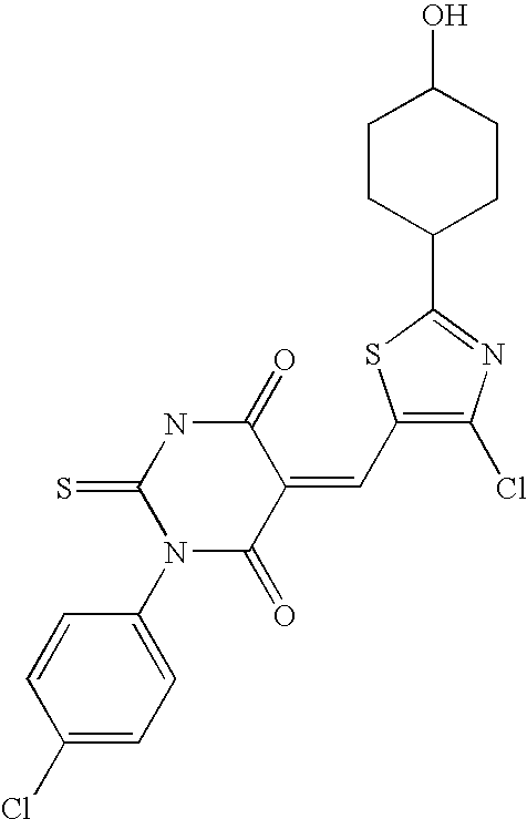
C1(=O)NC(=S)N(C2=CC=C(Cl)C=C2)C(=O)C1=CC1=C(Cl)N=C(C2CCC(O)CC2)S1
